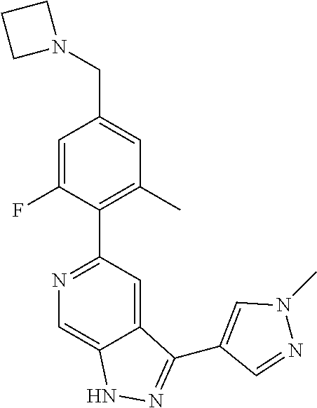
C(C1=CC(C)=C(C2=NC=C3C(=C2)C(C2=CN(C)N=C2)=NN3)C(F)=C1)N1CCC1
